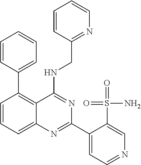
C1=CC=C2C(=C1C1=CC=CC=C1)C(NCC1=NC=CC=C1)=NC(C1=CC=NC=C1S(=O)(N)=O)=N2
